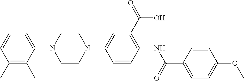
C1=CC(C)=C(C)C(N2CCN(C3=CC(C(=O)O)=C(NC(C4=CC=C(OC)C=C4)=O)C=C3)CC2)=C1
